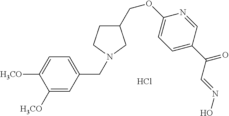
C1([H3CO])=CC(CN2CCC(COC3=CC=C(C(=O)C=NO)C=N3)C2)=CC=C1[H3CO].Cl
